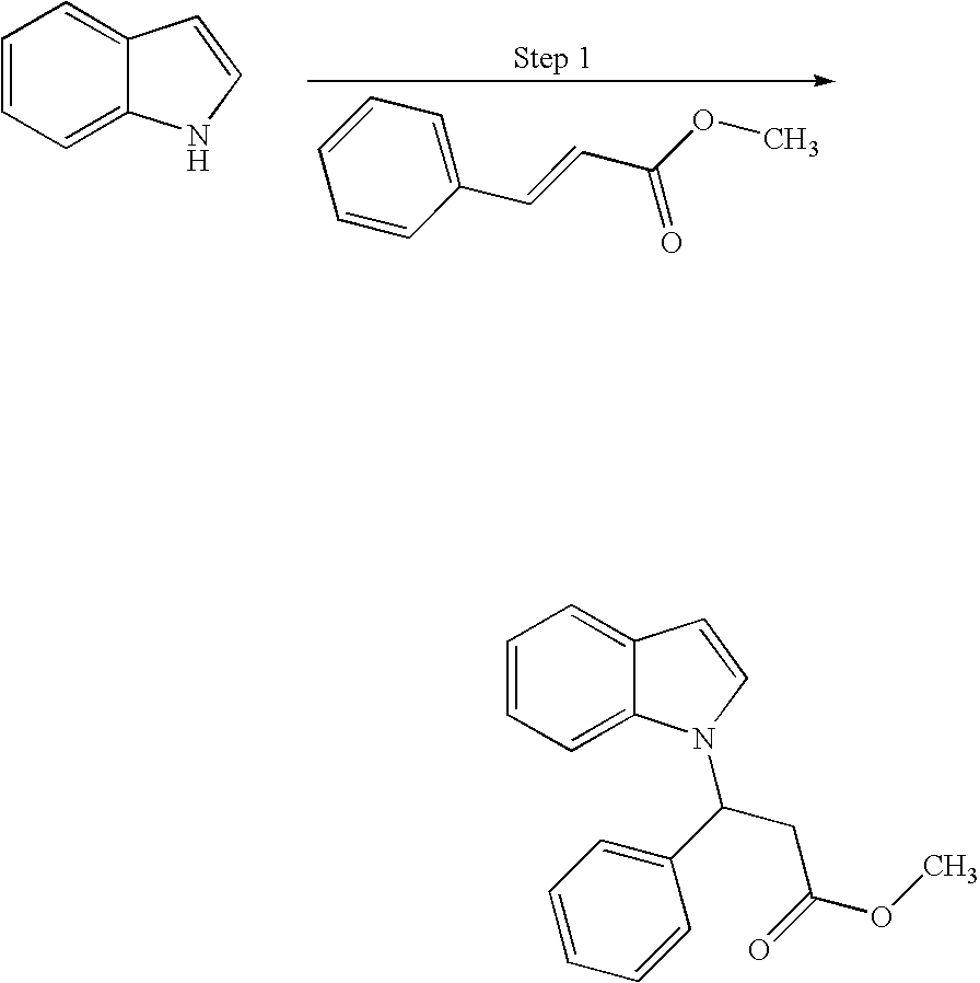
C1=CC=C2C(=C1)C=CN2.C1(C=CC(OC)=O)=CC=CC=C1.C1=CC=C2C(=C1)C=CN2C(C1=CC=CC=C1)CC(OC)=O
